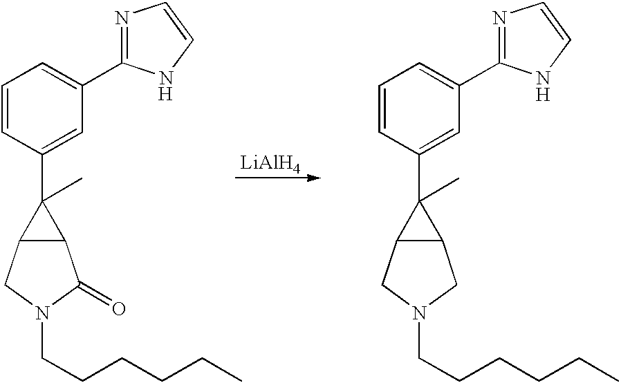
C1=CC(C2(C)C3C2C(=O)N(CCCCCC)C3)=CC(C2=NC=CN2)=C1.C1=CC(C2(C)C3C2CN(CCCCCC)C3)=CC(C2=NC=CN2)=C1.[H].[H].[LiAlH4]
